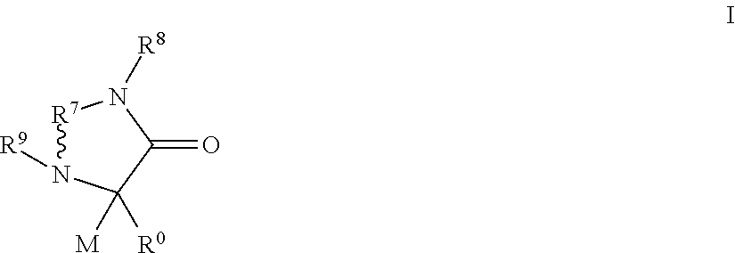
[R7]1N([R9])C([M])([R0])C(=O)N1[R8]
